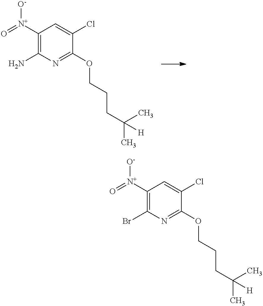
C1([N+](=O)[O-])=C(N)N=C(OCCCC(C)(C)[H])C(Cl)=C1.C1([N+](=O)[O-])=C(Br)N=C(OCCCC(C)(C)[H])C(Cl)=C1
